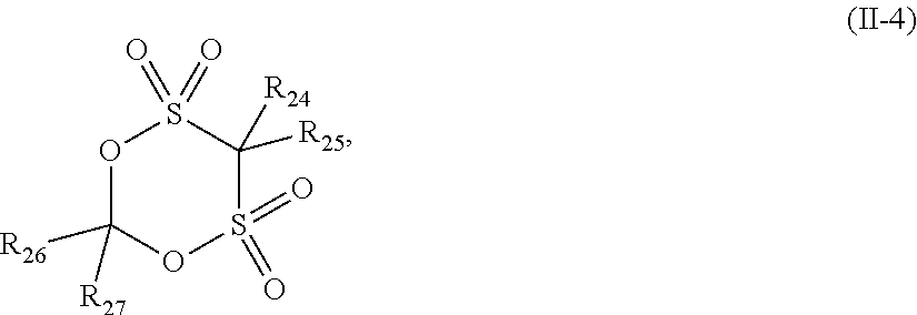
O1C([R26])([R27])OS(=O)(=O)C([R25])([R24])S1(=O)=O
